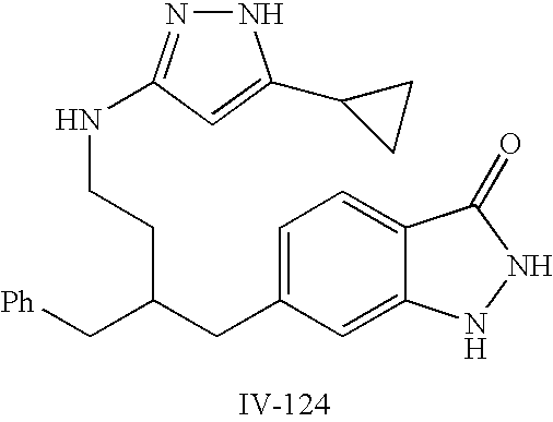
C1=C(CC(CCNC2=NNC(C3CC3)=C2)C[Ph])C=C2C(=C1)C(=O)NN2
